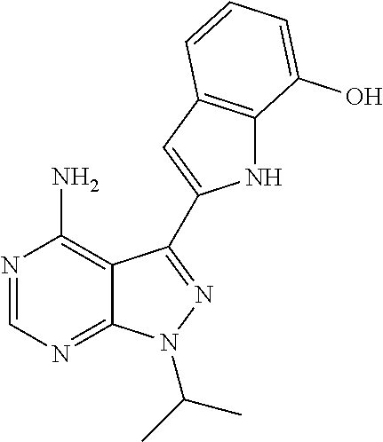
N1=CN=C2C(=C1N)C(C1=CC3=C(N1)C(O)=CC=C3)=NN2C(C)C
